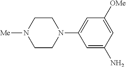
C1(N)=CC(N2CCN([Me])CC2)=CC([OMe])=C1
